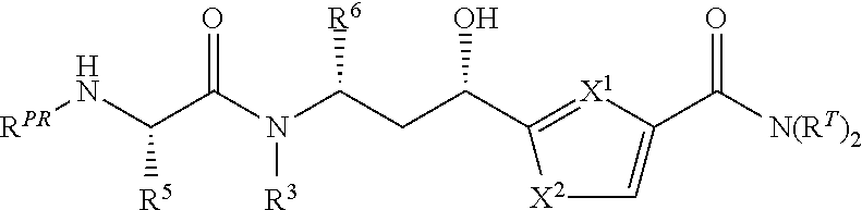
N(C(C(N(C(CC(C1=[X1]C(C([N(RT)2])=O)=C[X2]1)O)[R6])[R3])=O)[R5])[RPR]
